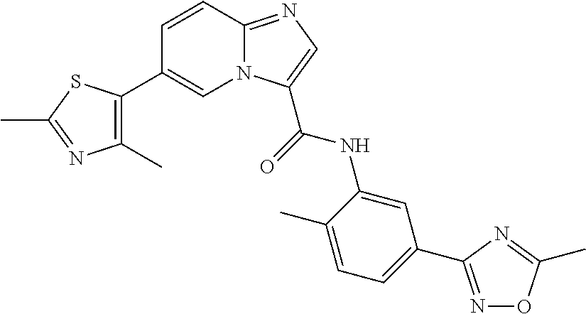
C1=CC2=NC=C(C(NC3=CC(C4=NOC(C)=N4)=CC=C3C)=O)N2C=C1C1=C(C)N=C(C)S1
